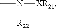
CN([R22])[XR21]
